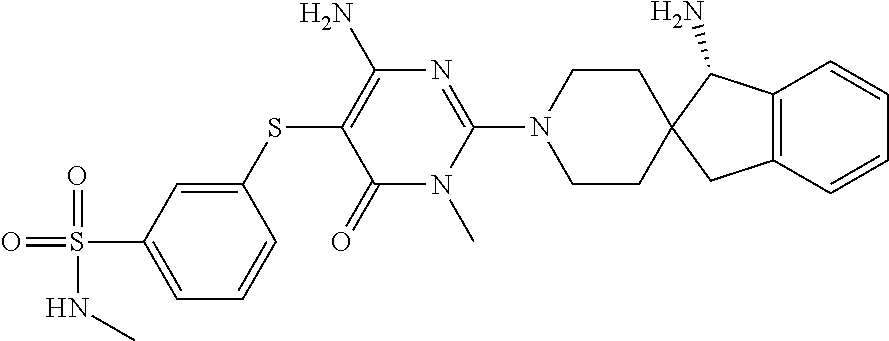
C12=C(C=CC=C1)CC1(C2N)CCN(C2=NC(N)=C(SC3=CC(S(=O)(=O)NC)=CC=C3)C(=O)N2C)CC1
